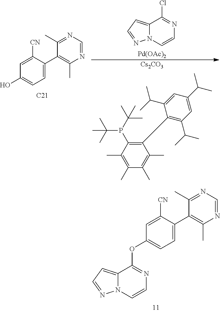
[Cs2CO3].C1=C(C(C)C)C=C(C(C)C)C(C2=C(P(C(C)(C)C)C(C)(C)C)C(C)=C(C)C(C)=C2C)=C1C(C)C.C12=CC=NN1C=CN=C2Cl.[Pd(OAc)2].N1=CN=C(C)C(C2=CC=C(O)C=C2[CN])=C1C.[C21].N1=CN=C(C)C(C2=CC=C(OC3=NC=CN4C3=CC=N4)C=C2[CN])=C1C
